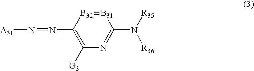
[A31]N=NC1=C([G3])N=C(N([R35])[R36])[B31]=[B32]1
